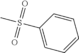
CS(C1=CC=CC=C1)(=O)=O
